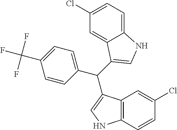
C(C1=CNC2=C1C=C(Cl)C=C2)(C1=CC=C(C(F)(F)F)C=C1)C1=CNC2=CC=C(Cl)C=C21
